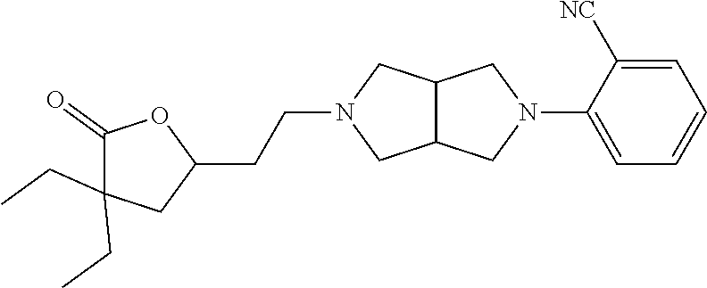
C1=C([NC])C(N2CC3C(C2)CN(CCC2OC(=O)C(CC)(CC)C2)C3)=CC=C1
